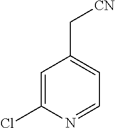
C1=C(Cl)N=CC=C1C[CN]
